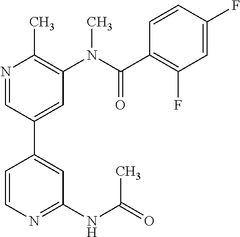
C1(NC(=O)C)=NC=CC(C2=CC(N(C(C3=C(F)C=C(F)C=C3)=O)C)=C(C)N=C2)=C1
